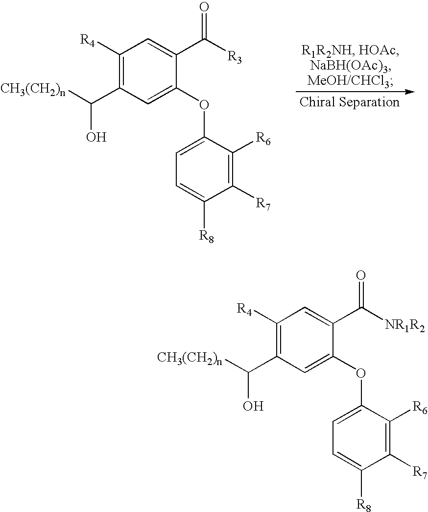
C1([R4])=C(C([CH3(CH2)n])O)C=C(OC2=CC=C([R8])C([R7])=C2[R6])C(C([NR1R2])=O)=C1.C1([R4])=C(C([CH3(CH2)n])O)C=C(OC2=CC=C([R8])C([R7])=C2[R6])C(C([R3])=O)=C1
